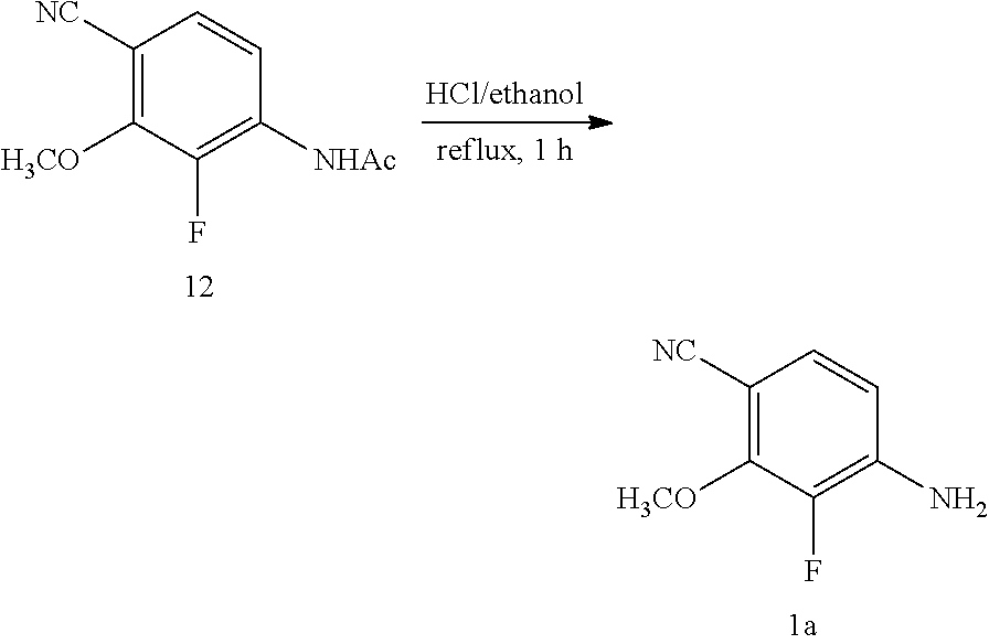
C1([NC])=C([H3CO])C(F)=C([NHAc])C=C1.C1([NC])=C([H3CO])C(F)=C(N)C=C1
